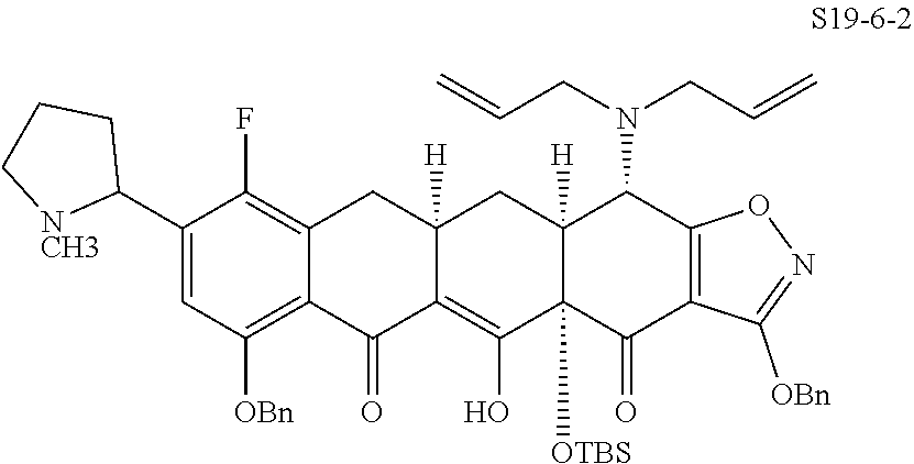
C12=C(F)C(C3CCC[NCH3]3)=CC([OBn])=C1C(=O)C1=C(O)C3([OTBS])C([H])(CC1([H])C2)C(N(CC=C)CC=C)C1=C(C3=O)C([OBn])=NO1
